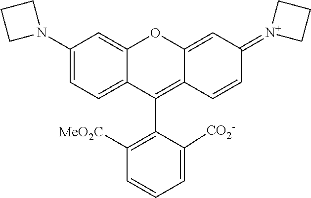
C1(N2CCC2)=CC=C2C(=C1)OC1=CC(=[N+]3CCC3)C=CC1=C2C1=C([MeO2C])C=CC=C1[CO2-]
